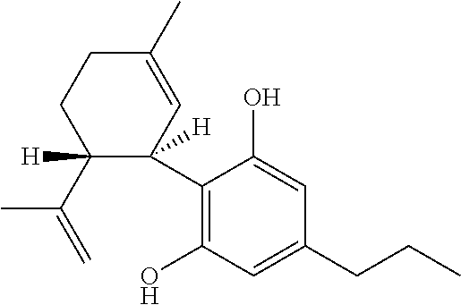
C1(C2([H])C(C(=C)C)([H])CCC(C)=C2)=C(O)C=C(CCC)C=C1O
